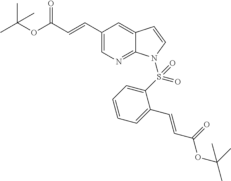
C(C1=CN=C2C(=C1)C=CN2S(C1=CC=CC=C1C=CC(OC(C)(C)C)=O)(=O)=O)=CC(OC(C)(C)C)=O
